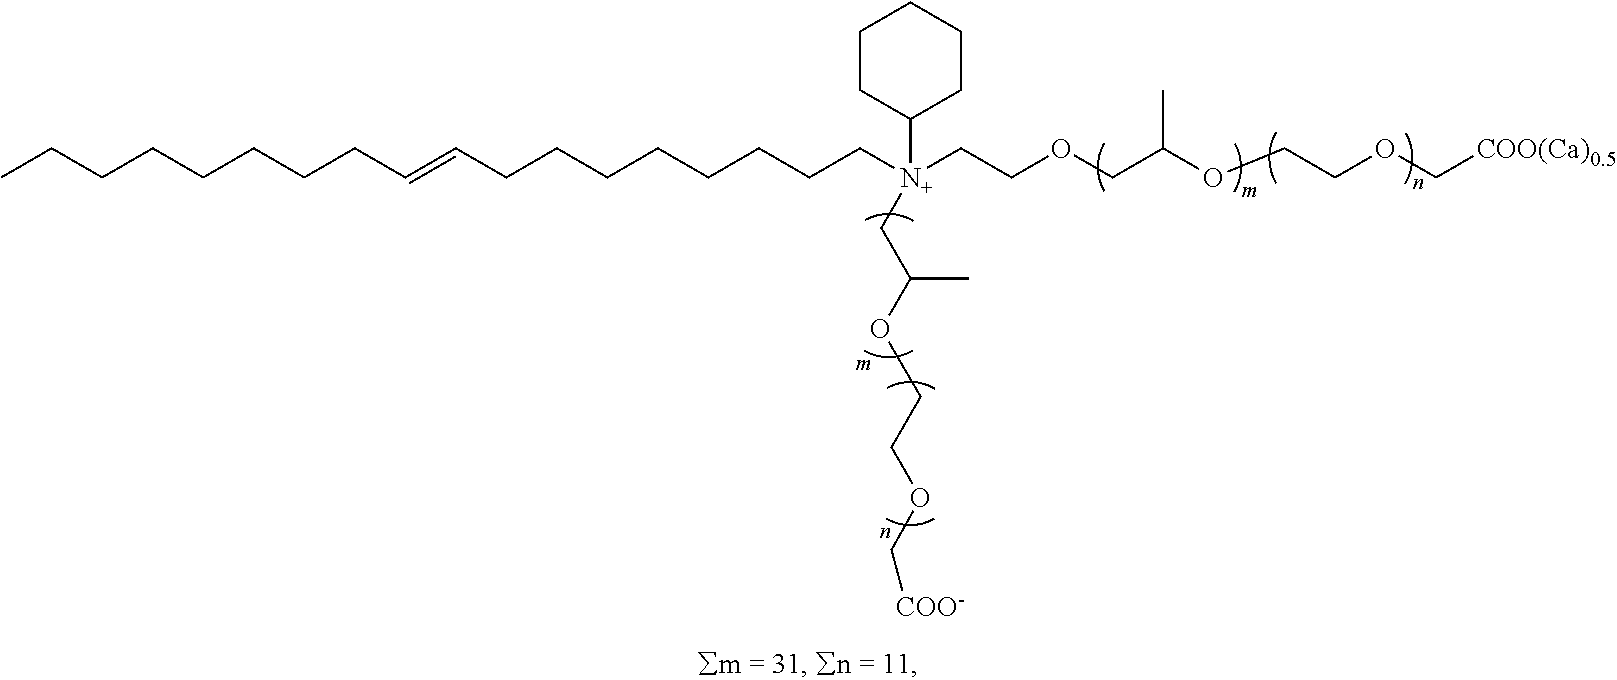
C(CC=CCCCCCCCC[N+](CCOCC(OCCOC[COO(Ca)0.5])C)(CC(OCCOC[COO-])C)C1CCCCC1)CCCCCC
